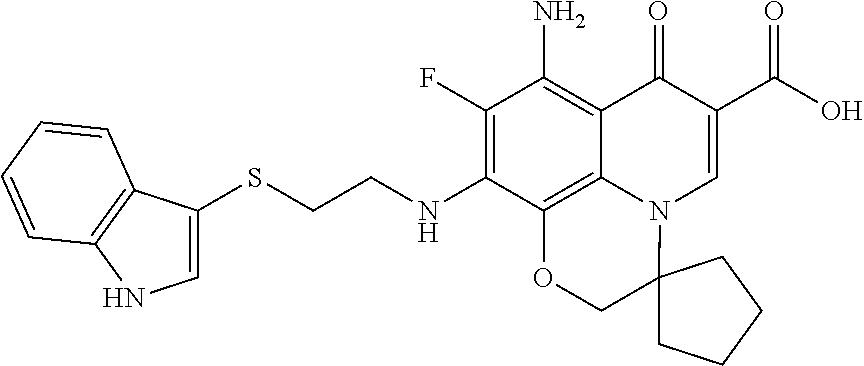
C1(F)=C(NCCSC2=CNC3=C2C=CC=C3)C2=C3C(=C1N)C(=O)C(C(O)=O)=CN3C1(CO2)CCCC1
